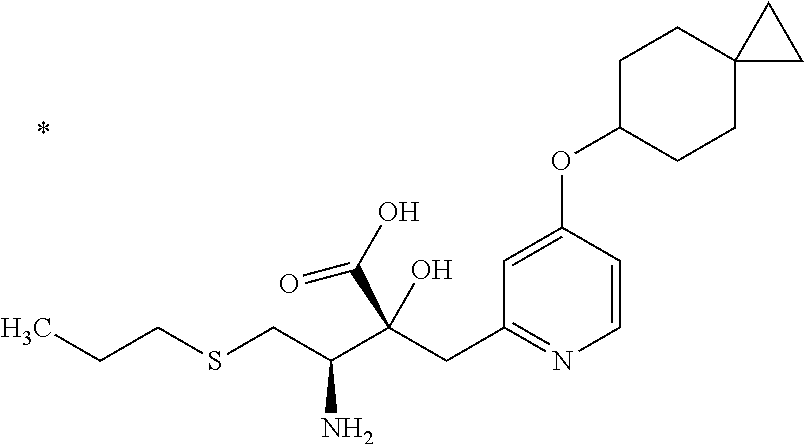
C1=CC(OC2CCC3(CC2)CC3)=CC(CC(C(CSCCC)N)(C(O)=O)O)=N1
